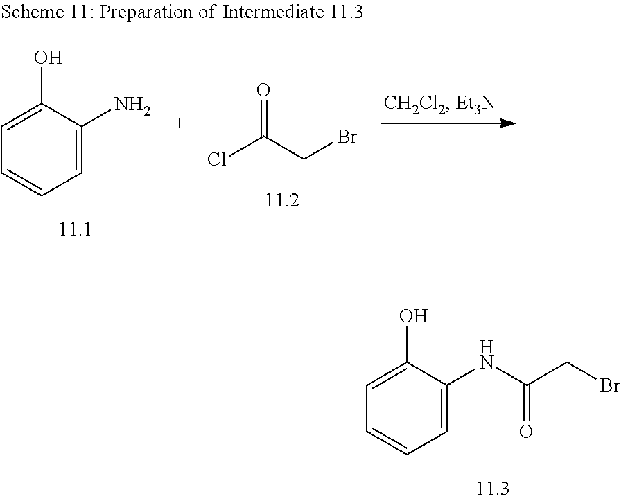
C1=C(N)C(O)=CC=C1.ClC(CBr)=O.C1=C(NC(CBr)=O)C(O)=CC=C1
